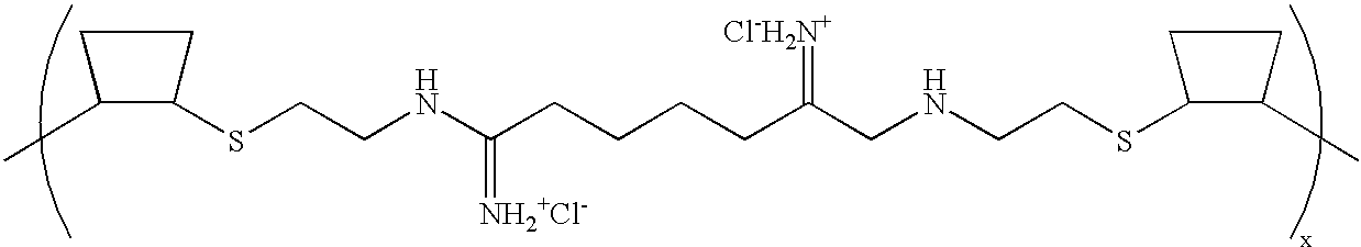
C1C(C)C(SCCNC(CCCCC(CNCCSC2CCC2C)=[Cl-H2N+])=[NH2+Cl-])C1
